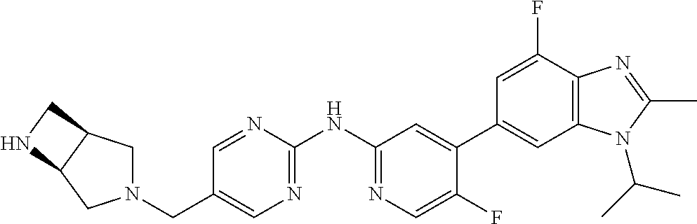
C(C1=CN=C(NC2=NC=C(F)C(C3=CC4=C(C(F)=C3)N=C(C)N4C(C)C)=C2)N=C1)N1CC2C(C1)NC2
